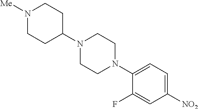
FC1=CC([NO2])=CC=C1N1CCN(C2CCN([Me])CC2)CC1
